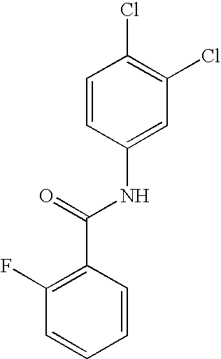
C1=CC(NC(C2=C(F)C=CC=C2)=O)=CC(Cl)=C1Cl
